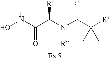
ONC(C(N(C(C([R3])(C)C)=O)[Rb])[R1])=O
